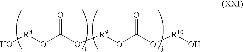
[R8](O)OC(O[R9]OC(O[R10]O)=O)=O
